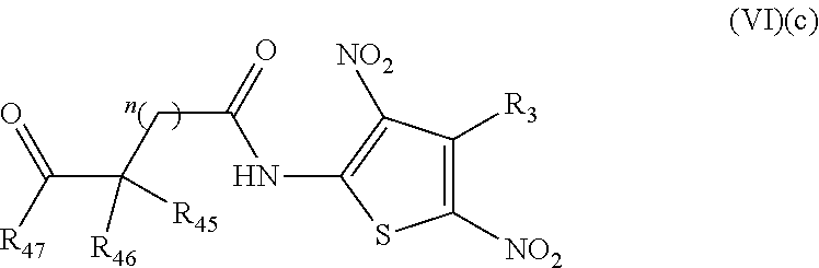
[R47]C(C(CC(=O)NC1=C([NO2])C([R3])=C([NO2])S1)([R46])[R45])=O
